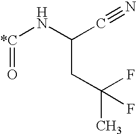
[*C](NC(C#N)CC(C)(F)F)=O
